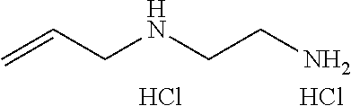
C=CCNCCN.Cl.Cl
